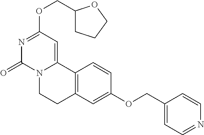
N1=C(OCC2CCCO2)C=C2N(C1=O)CCC1=C2C=CC(OCC2=CC=NC=C2)=C1
